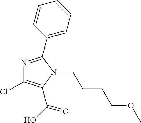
N1=C(C2=CC=CC=C2)N(CCCCOC)C(C(=O)O)=C1Cl
